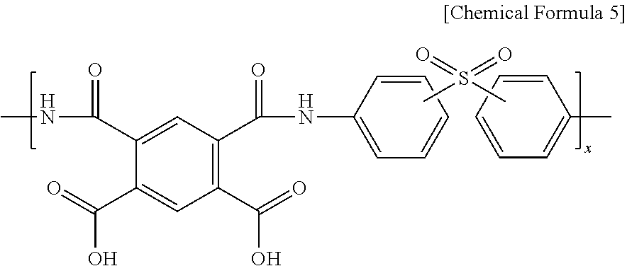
CNC(C1=CC(C(NC2=CC=CC=C2)=O)=C(C(=O)O)C=C1C(=O)O)=O.CS(C)(=O)=O.C1=CC(C)=CC=C1
